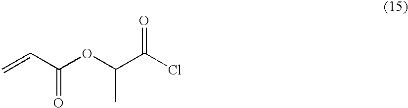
C=CC(OC(C(Cl)=O)C)=O
